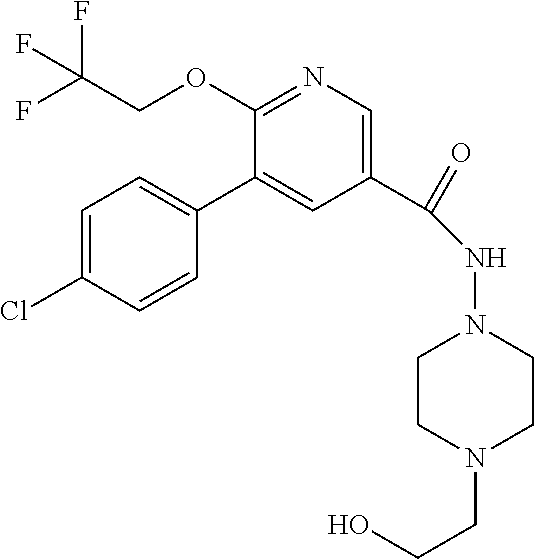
C(OC1=NC=C(C(NN2CCN(CCO)CC2)=O)C=C1C1=CC=C(Cl)C=C1)C(F)(F)F
